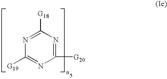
N1=C([G18])N=C([G20])N=C1[G19]
